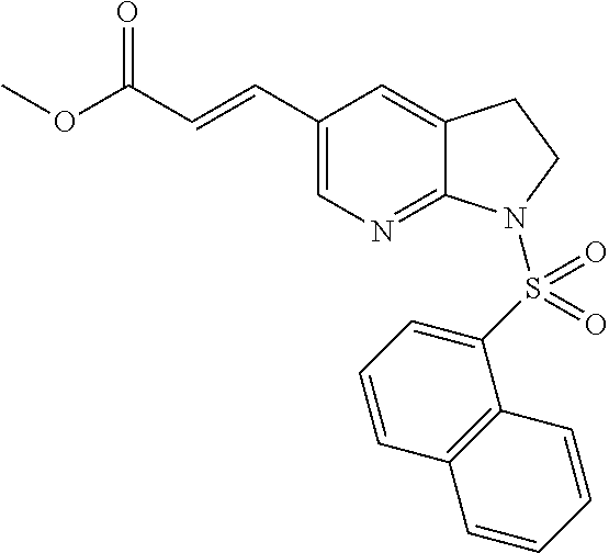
COC(C=CC1=CN=C2C(=C1)CCN2S(C1=CC=CC2=C1C=CC=C2)(=O)=O)=O
